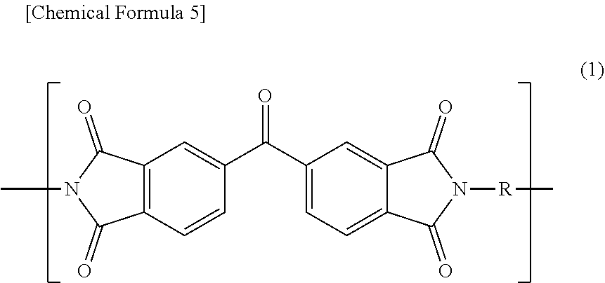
O=C(C1=CC=C2C(=C1)C(=O)N([R]C)C2=O)C1=CC2=C(C=C1)C(=O)N(C)C2=O
